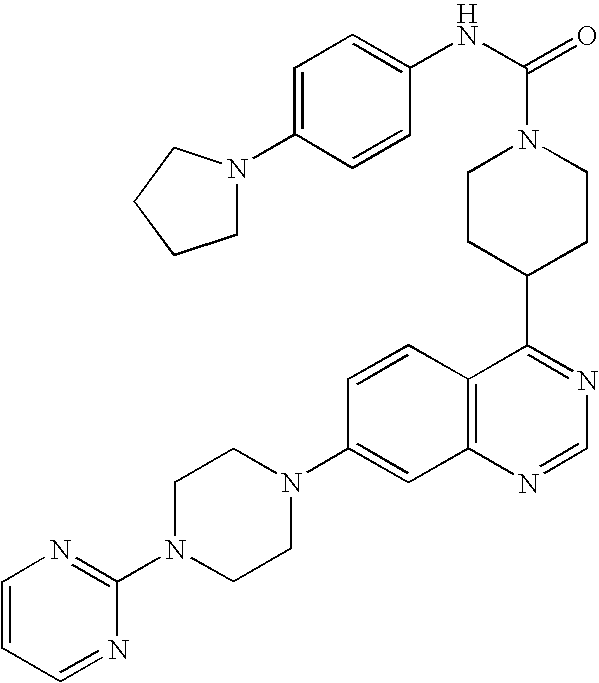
C12=C(C=CC(N3CCN(C4=NC=CC=N4)CC3)=C1)C(C1CCN(C(NC3=CC=C(N4CCCC4)C=C3)=O)CC1)=NC=N2
